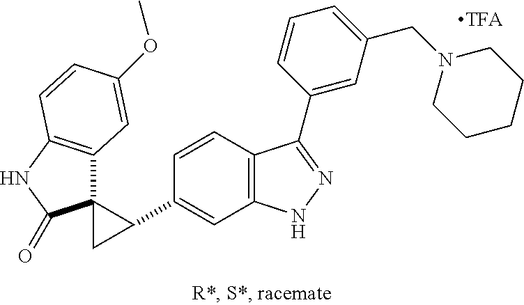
C1(C2C3(C2)C2=C(NC3=O)C=CC(OC)=C2)=CC2=C(C=C1)C(C1=CC(CN3CCCCC3)=CC=C1)=NN2
